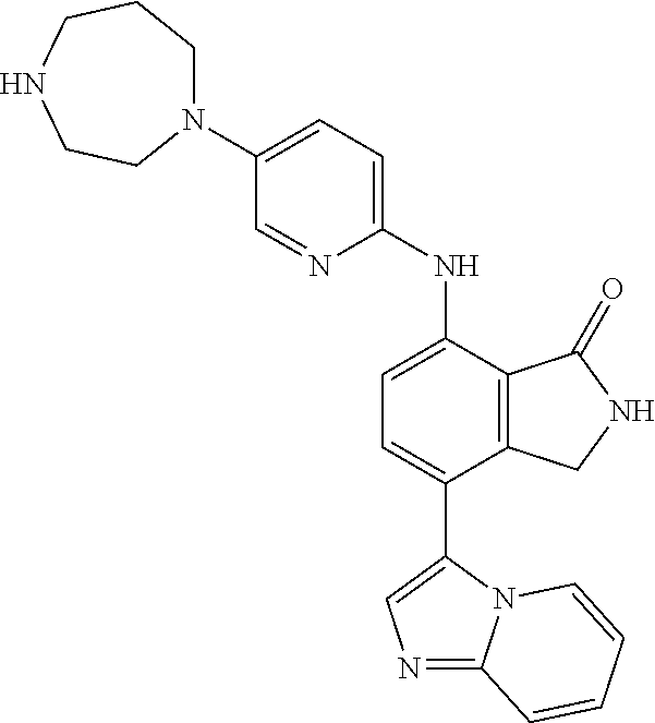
C1(N2CCCNCC2)=CC=C(NC2=CC=C(C3=CN=C4N3C=CC=C4)C3=C2C(=O)NC3)N=C1
